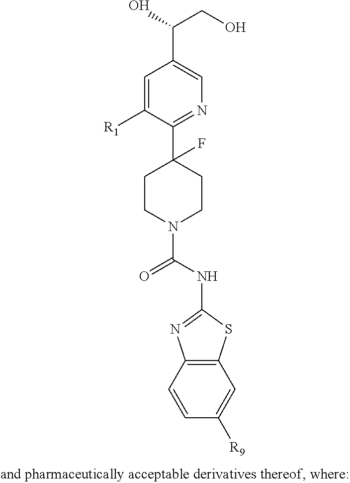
C1=C([R1])C(C2(F)CCN(C(NC3=NC4=C(S3)C=C([R9])C=C4)=O)CC2)=NC=C1C(O)CO
